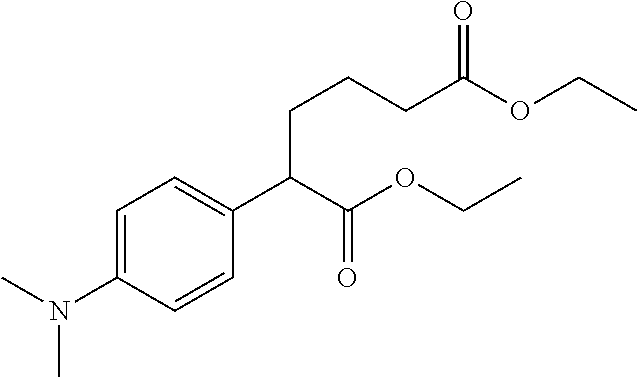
C1=C(N(C)C)C=CC(C(C(=O)OCC)CCCC(OCC)=O)=C1
